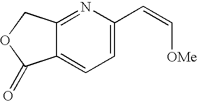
C12=NC(C=C[OMe])=CC=C1C(=O)OC2
